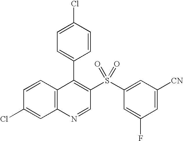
C12=C(C=CC(Cl)=C1)C(C1=CC=C(Cl)C=C1)=C(S(C1=CC([CN])=CC(F)=C1)(=O)=O)C=N2
